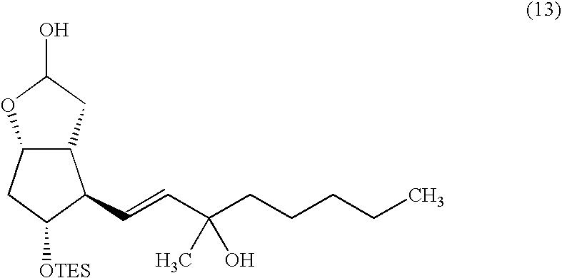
C12C(CC(O)O1)C(C=CC(CCCCC)(C)O)C([OTES])C2
